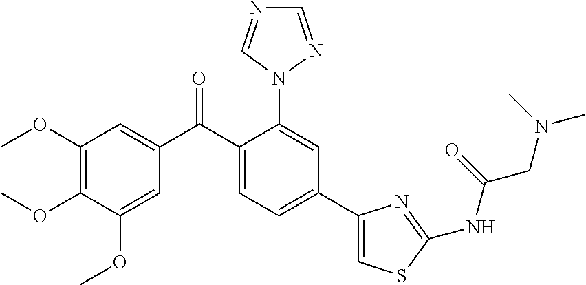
COC1=C(OC)C(OC)=CC(C(C2=CC=C(C3=CSC(NC(CN(C)C)=O)=N3)C=C2N2C=NC=N2)=O)=C1
